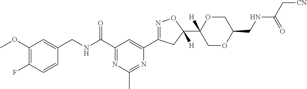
C1=CC(F)=C(OC)C=C1CNC(C1=NC(C)=NC(C2=NOC(C3([H])COC(CNC(C[CN])=O)CO3)([H])C2)=C1)=O
